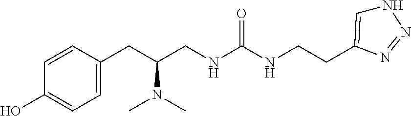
C1=C(CC(CNC(NCCC2=CNN=N2)=O)N(C)C)C=CC(O)=C1
